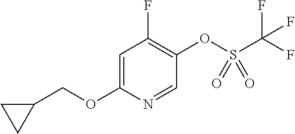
C1=C(OCC2CC2)N=CC(OS(C(F)(F)F)(=O)=O)=C1F
